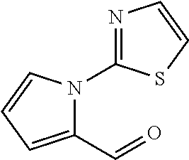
C1(C=O)=CC=CN1C1=NC=CS1
